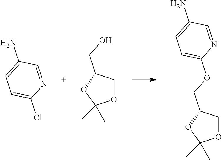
O1CC(COC2=CC=C(N)C=N2)OC1(C)C.ClC1=CC=C(N)C=N1.O1CC(CO)OC1(C)C
